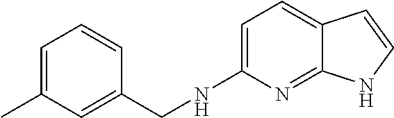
C1=C(NCC2=CC(C)=CC=C2)N=C2C(=C1)C=CN2
